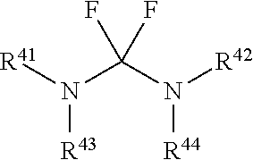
N(C(N([R42])[R44])(F)F)([R41])[R43]
